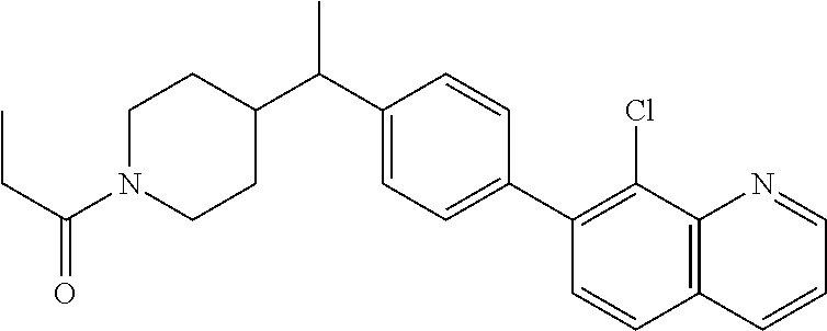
C(C1=CC=C(C2=C(Cl)C3=C(C=C2)C=CC=N3)C=C1)(C)C1CCN(C(=O)CC)CC1
